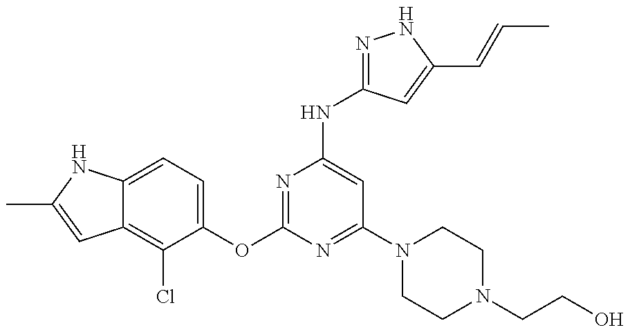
C12=C(Cl)C(OC3=NC(NC4=NNC(C=CC)=C4)=CC(N4CCN(CCO)CC4)=N3)=CC=C1NC(C)=C2
